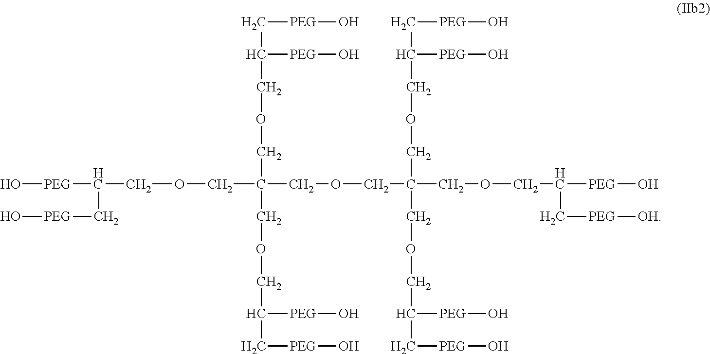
C([PEG]O)C([PEG]O)COCC(COCC([PEG]O)C[PEG]O)(COCC(COCC([PEG]O)C[PEG][OH])(COCC(C[PEG]O)[PEG]O)COCC(C[PEG]O)[PEG]O)COCC([PEG]O)C[PEG]O
